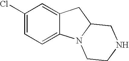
C1(Cl)=CC=C2C(=C1)CC1N2CCNC1
